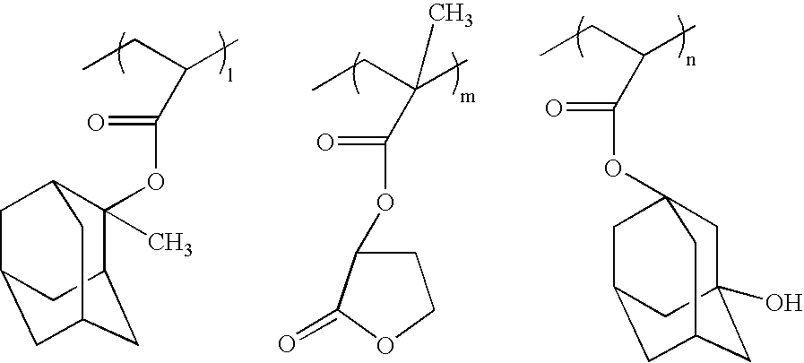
O(C(=O)C(C)CC)C1(C)C2CC3CC(CC1C3)C2.C1C(OC(=O)C(C)(CC)C)C(=O)OC1.O(C(=O)C(C)CC)C12CC3(O)CC(CC(C1)C3)C2
